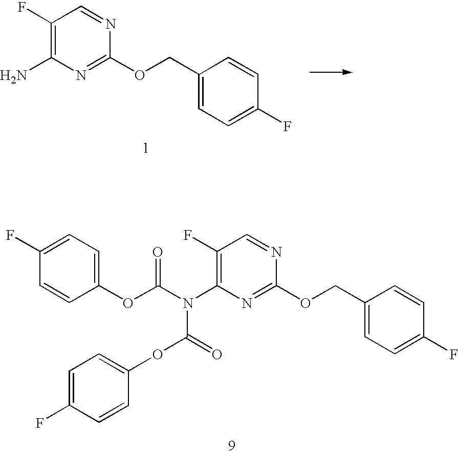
C1(F)=C(N)N=C(OCC2=CC=C(F)C=C2)N=C1.C1(F)=C(N(C(OC2=CC=C(F)C=C2)=O)C(=O)OC2=CC=C(F)C=C2)N=C(OCC2=CC=C(F)C=C2)N=C1
